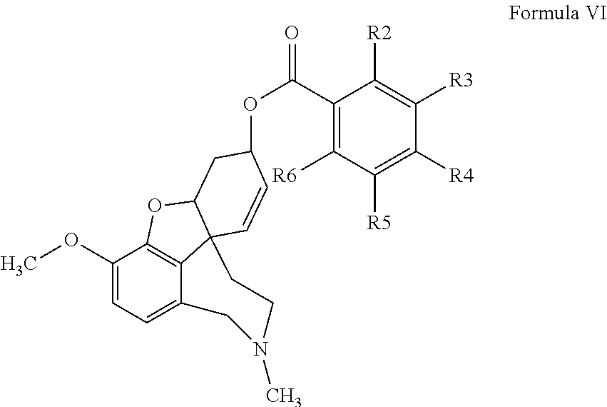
C1(OC)=CC=C2C3=C1OC1C3(C=CC(OC(C3=C([R6])C([R5])=C([R4])C([R3])=C3[R2])=O)C1)CCN(C)C2
